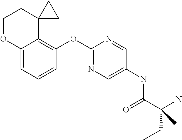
C12=CC=CC(OC3=NC=C(NC(C(N)(CC)C)=O)C=N3)=C1C1(CCO2)CC1
